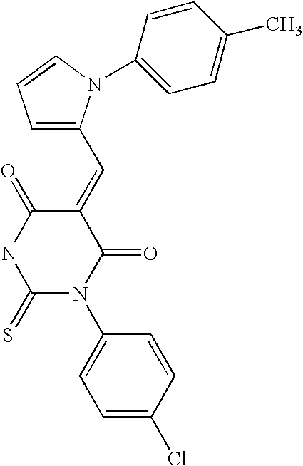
C1=C(C=C2C(=O)NC(=S)N(C3=CC=C(Cl)C=C3)C2=O)N(C2=CC=C(C)C=C2)C=C1
